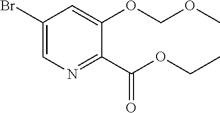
C1(Br)=CN=C(C(OCC)=O)C(OCOC)=C1
